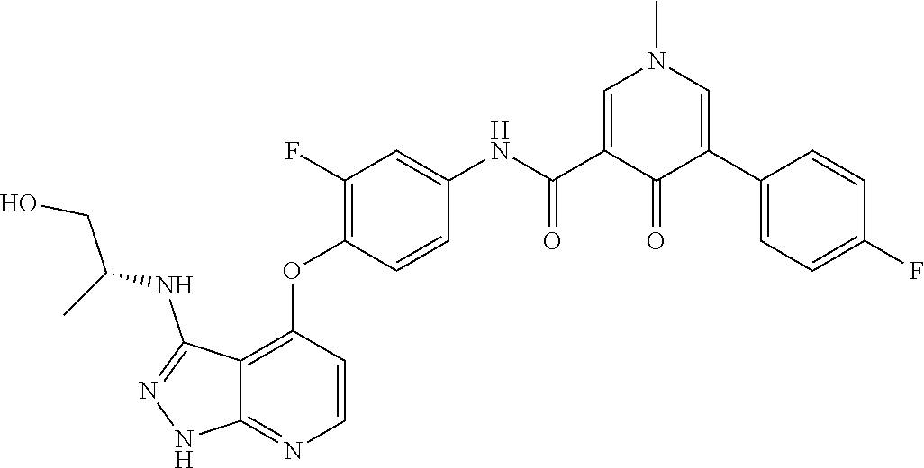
N1(C)C=C(C(NC2=CC(F)=C(OC3=C4C(NC(CO)C)=NNC4=NC=C3)C=C2)=O)C(=O)C(C2=CC=C(F)C=C2)=C1
